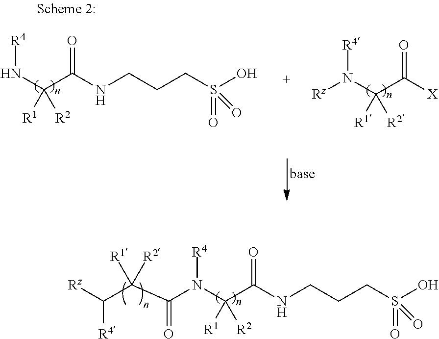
N(C(C(=O)NCCCS(O)(=O)=O)([R1])[R2])([R4])C(C(C([Rz])[R4])([R1])[R2])=O.[Rz]N(C(C([X])=O)([R1])[R2])[R4].N(C(C(=O)NCCCS(O)(=O)=O)([R1])[R2])[R4]
